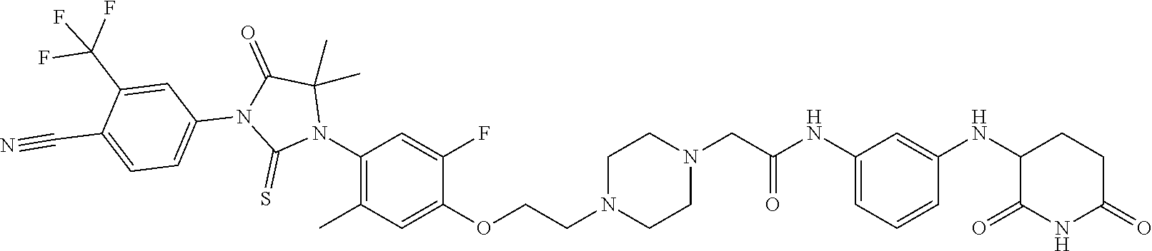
C1=C(NC(CN2CCN(CCOC3=CC(C)=C(N4C(C)(C)C(=O)N(C5=CC=C(C#N)C(C(F)(F)F)=C5)C4=S)C=C3F)CC2)=O)C=C(NC2C(=O)NC(=O)CC2)C=C1
